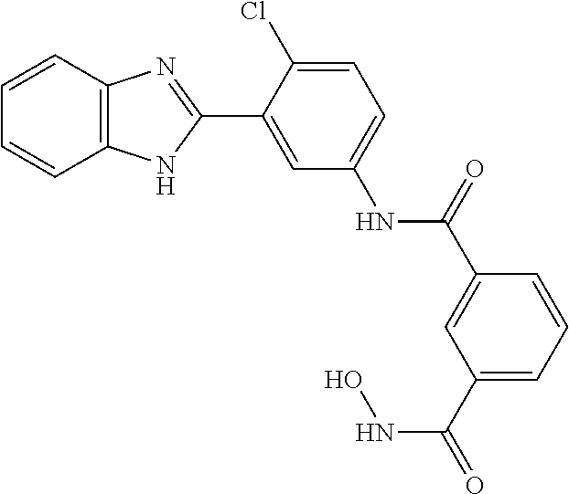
N(C1=CC=C(Cl)C(C2=NC3=C(N2)C=CC=C3)=C1)C(=O)C1=CC(C(=O)NO)=CC=C1
